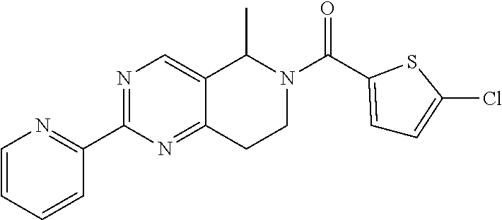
C1=CC=CC(C2=NC=C3C(=N2)CCN(C(C2=CC=C(Cl)S2)=O)C3C)=N1
